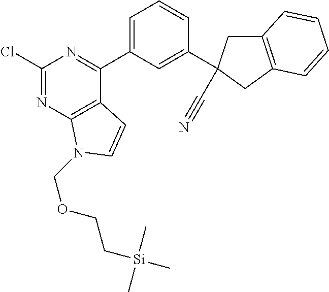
C1(Cl)=NC2=C(C(C3=CC=CC(C4(C#N)CC5=C(C4)C=CC=C5)=C3)=N1)C=CN2COCC[Si](C)(C)C
